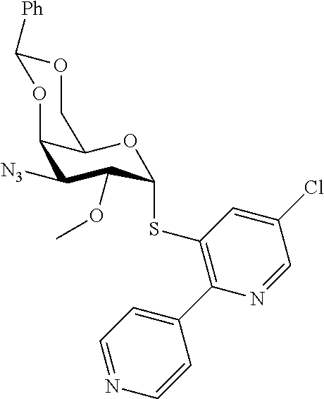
O1C([Ph])OC2C([N3])C(OC)C(SC3=C(C4=CC=NC=C4)N=CC(Cl)=C3)OC2C1
